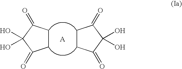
C1(=O)CCC(=O)C1(O)O.C1C(=O)C(O)(O)C(=O)C1
